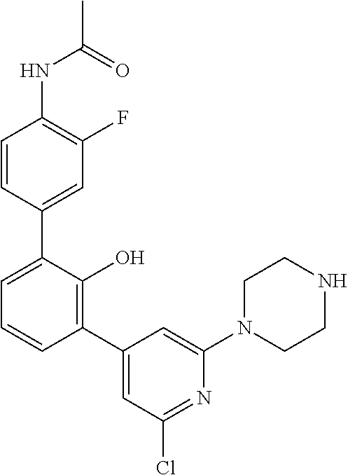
C1(NC(C)=O)=C(F)C=C(C2=CC=CC(C3=CC(Cl)=NC(N4CCNCC4)=C3)=C2O)C=C1
